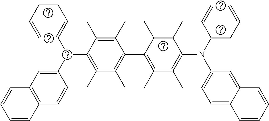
C(CC=C)C=CC(C1=CC2=C(C=C1)C=CC=C2)C1=C(C)C(C)=C(C2=C(C)C(C)=C(N(C(CC=C)C=C)C3=CC=C4C(=C3)C=CC=C4)C(C)C2C)C(C)=C1C
